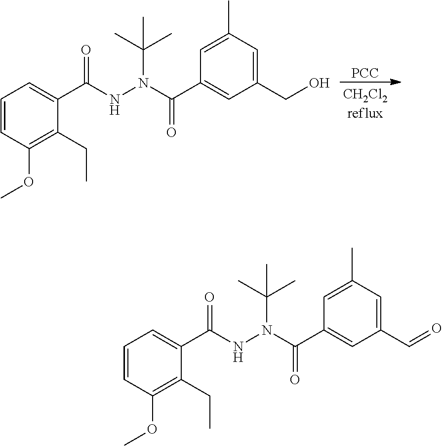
[PCC].C1=CC(OC)=C(CC)C(C(NN(C(C)(C)C)C(=O)C2=CC(CO)=CC(C)=C2)=O)=C1.C1=CC(OC)=C(CC)C(C(NN(C(C)(C)C)C(=O)C2=CC(C=O)=CC(C)=C2)=O)=C1
